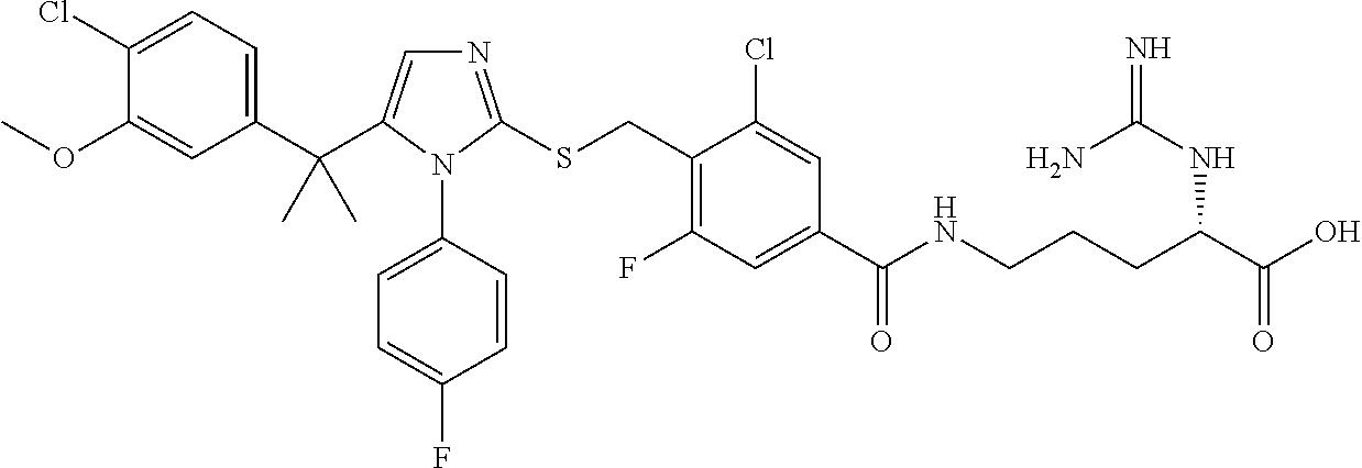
N1=C(SCC2=C(F)C=C(C(=O)NCCCC(C(O)=O)NC(=N)N)C=C2Cl)N(C2=CC=C(F)C=C2)C(C(C2=CC=C(Cl)C(OC)=C2)(C)C)=C1
